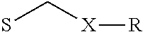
SC[X][R]
